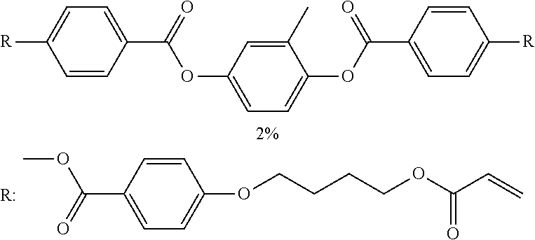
C1=C(C(=O)OC)C=CC(OCCCCOC(C=C)=O)=C1.[R:].[R]C1=CC=C(C(=O)OC2=CC=C(OC(C3=CC=C([R])C=C3)=O)C(C)=C2)C=C1
